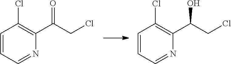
C1=CC=NC(C(CCl)O)=C1Cl.C1=CC=NC(C(CCl)=O)=C1Cl
